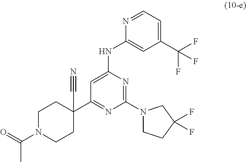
C1(C(F)(F)F)=CC=NC(NC2=CC(C3(C#N)CCN(C(=O)C)CC3)=NC(N3CCC(F)(F)C3)=N2)=C1
